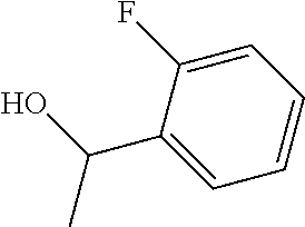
C1(C(O)C)=CC=CC=C1F
